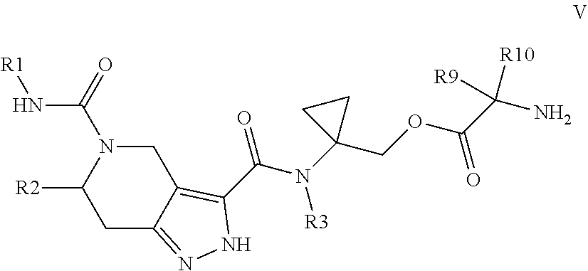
N1(C(N[R1])=O)C([R2])CC2=NNC(C(N(C3(COC(C(N)([R10])[R9])=O)CC3)[R3])=O)=C2C1
